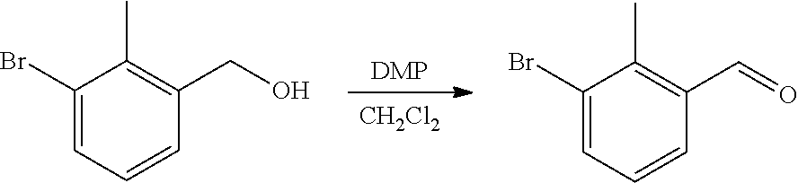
[DMP].[CH2Cl2].C1(Br)=CC=CC(CO)=C1C.C1(Br)=CC=CC(C=O)=C1C
